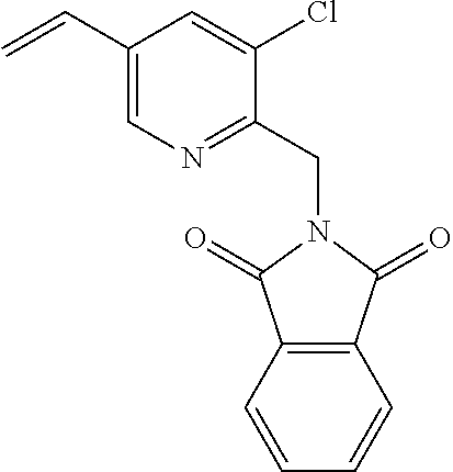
C1(CN2C(=O)C3=C(C2=O)C=CC=C3)=NC=C(C=C)C=C1Cl
